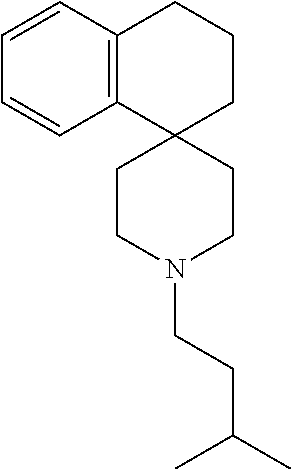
C12=C(C=CC=C1)CCCC21CCN(CCC(C)C)CC1
